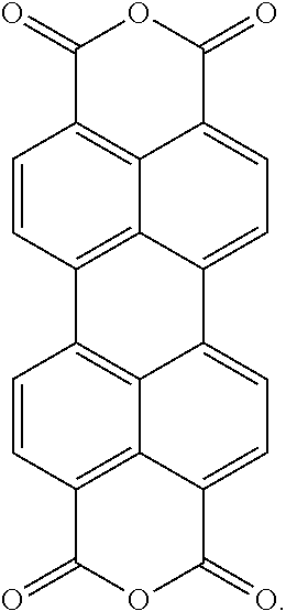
C1=CC2=C3C4=C1C(=O)OC(=O)C4=CC=C3C1=CC=C3C4=C(C=CC2=C14)C(=O)OC3=O
